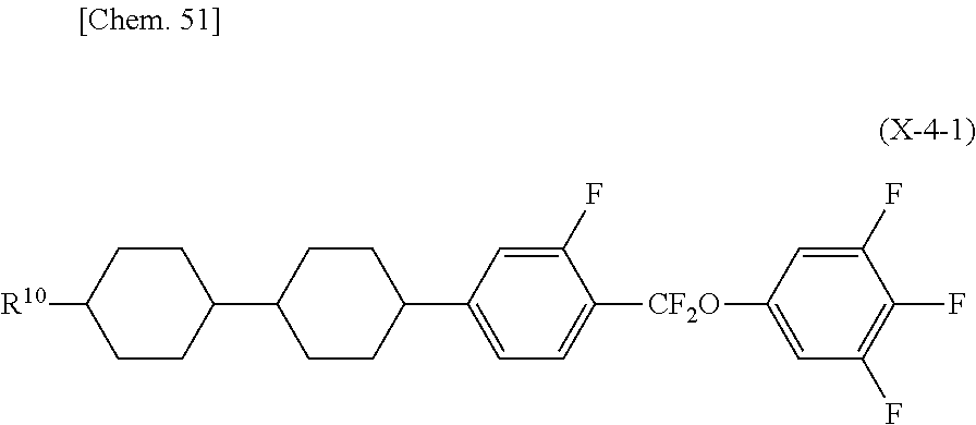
C1(C2CCC(C3=CC=C([CF2O]C4=CC(F)=C(F)C(F)=C4)C(F)=C3)CC2)CCC([R10])CC1
